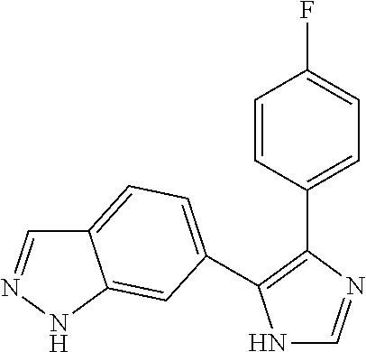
N1C=NC(C2=CC=C(F)C=C2)=C1C1=CC=C2C=NNC2=C1
